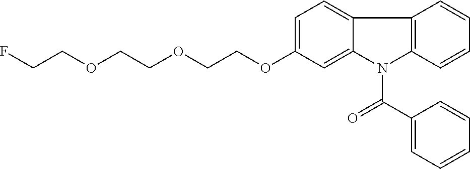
C1=C(OCCOCCOCCF)C=C2C(=C1)C1=C(N2C(C2=CC=CC=C2)=O)C=CC=C1
